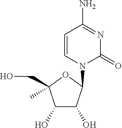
C1=CN(C2C(O)C(O)C(CO)(C)O2)C(=O)N=C1N
